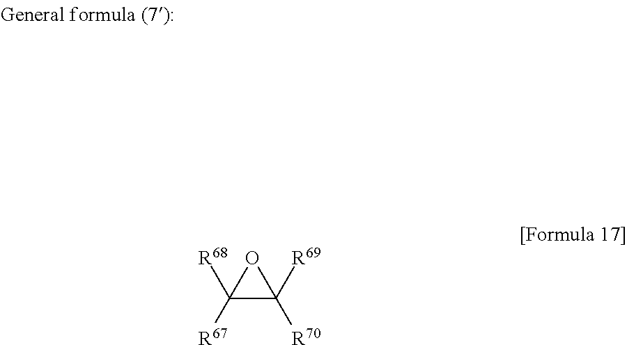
[R70]C1([R69])C([R67])([R68])O1
